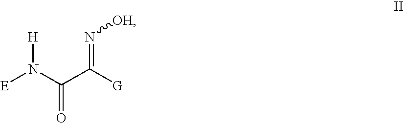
[E]N(C(C([G])=N[OH])=O)[H]
